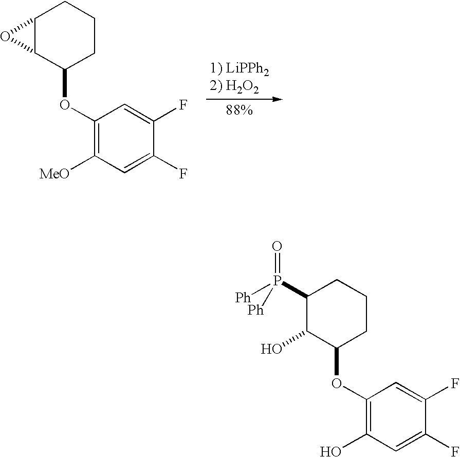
C1(OC2CCCC3C2O3)=C([MeO])C=C(F)C(F)=C1.C1(OC2CCCC(P(=O)([Ph])[Ph])C2O)=C(O)C=C(F)C(F)=C1
